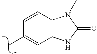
C1(C)=CC2=C(C=C1)N(C)C(=O)N2
